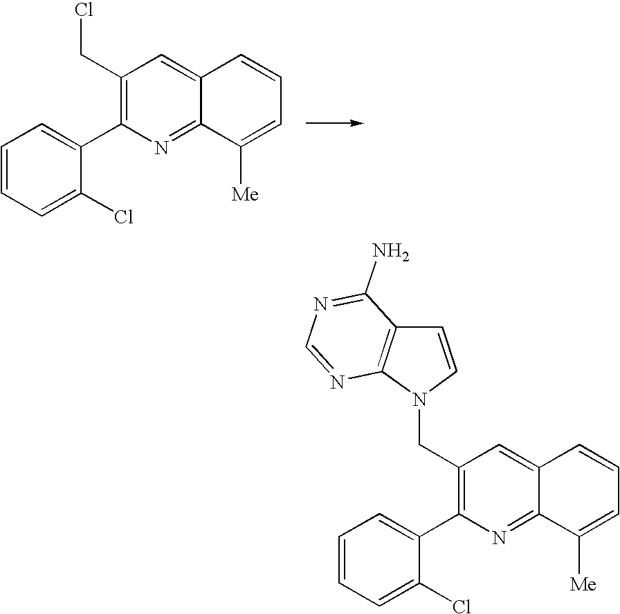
C1(CCl)=C(C2=CC=CC=C2Cl)N=C2C(=C1)C=CC=C2[Me].C1(CN2C3=C(C=C2)C(N)=NC=N3)=C(C2=CC=CC=C2Cl)N=C2C(=C1)C=CC=C2[Me]
